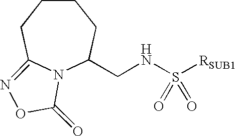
C1CCC2=NOC(=O)N2C(CNS([RSUB1])(=O)=O)C1
